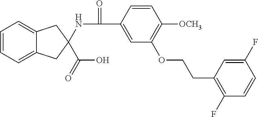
C1=CC=C2C(=C1)CC(NC(C1=CC(OCCC3=C(F)C=CC(F)=C3)=C([OCH3])C=C1)=O)(C(O)=O)C2
